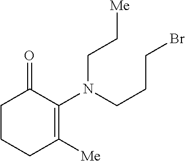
C1CCC([Me])=C(N(CCCBr)CC[Me])C1=O
